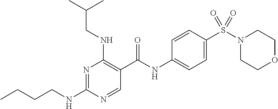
C(NC1=NC(NCC(C)C)=C(C(NC2=CC=C(S(N3CCOCC3)(=O)=O)C=C2)=O)C=N1)CCC
